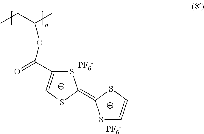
S1C(C(=O)OC(C)CC)=CSC1=C1SC=CS1.[PF6-].[PF6-]
